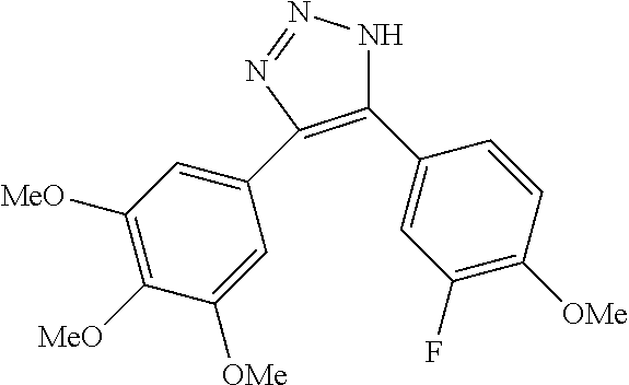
C1(C2=CC(F)=C([OMe])C=C2)=C(C2=CC([MeO])=C([MeO])C([OMe])=C2)N=NN1
